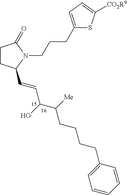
C1CC(C=CC(C(CCCCC2=CC=CC=C2)[Me])O)N(CCCC2=CC=C([CO2R9])S2)C1=O
